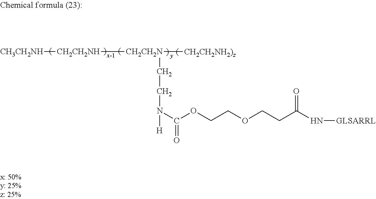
[CH3CH2NH][CH2CH2NH][CH2CH2N]([CH2CH2NH2)z])CCN([H])C(OCCOCCC(N[GLSARRL])=O)=O
